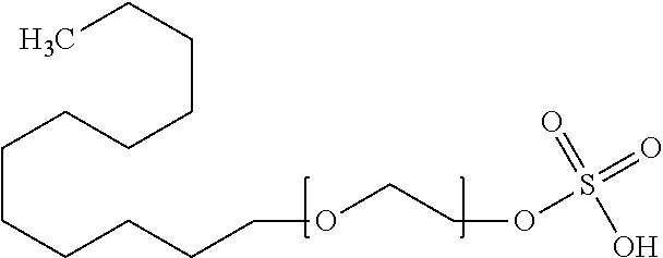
CCCCCCCCCCCCOCCOS(=O)(=O)O
